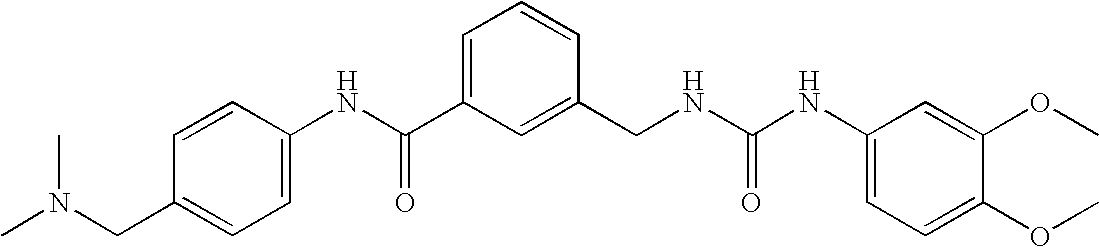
C1(NC(C2=CC=CC(CNC(NC3=CC=C(OC)C(OC)=C3)=O)=C2)=O)=CC=C(CN(C)C)C=C1
